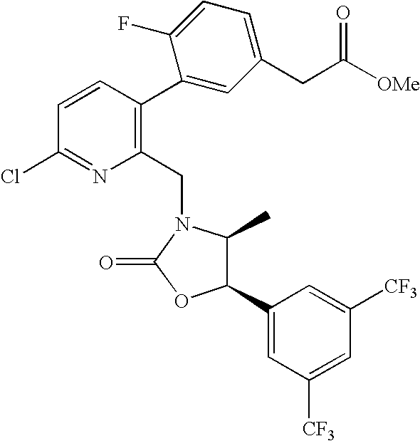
C1(C2=CC([CF3])=CC([CF3])=C2)C(C)N(CC2=C(C3=CC(CC([OMe])=O)=CC=C3F)C=CC(Cl)=N2)C(=O)O1
